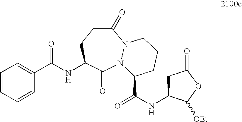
C1(=O)CCC(NC(C2=CC=CC=C2)=O)C(=O)N2N1CCCC2C(NC1CC(=O)OC1[OEt])=O
